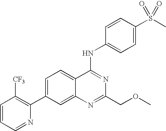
C1=CC=NC(C2=CC=C3C(=C2)N=C(COC)N=C3NC2=CC=C(S(C)(=O)=O)C=C2)=C1[CF3]
